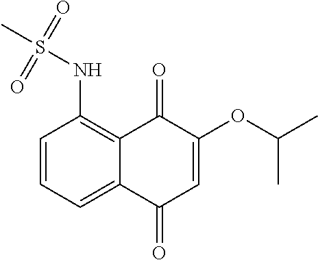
C1=CC=C2C(=C1NS(C)(=O)=O)C(=O)C(OC(C)C)=CC2=O
